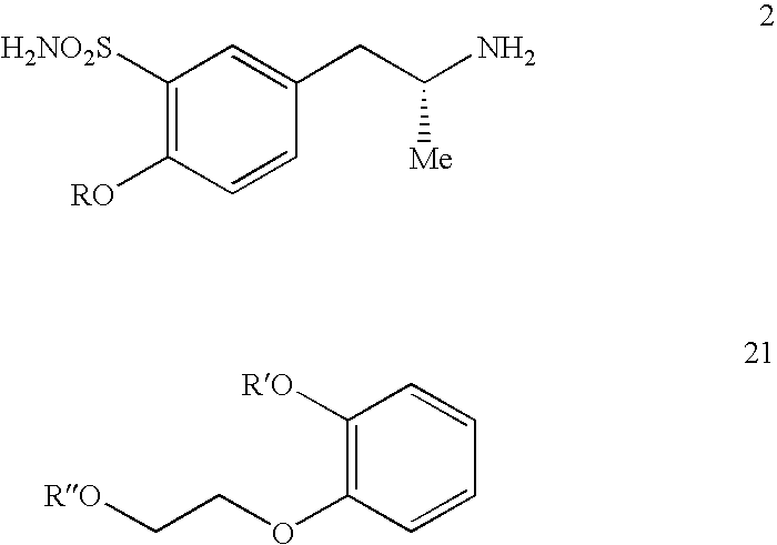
C1([H2NO2S])=C([RO])C=CC(CC(N)[Me])=C1.C1([RO])=C(OCC[RO])C=CC=C1
